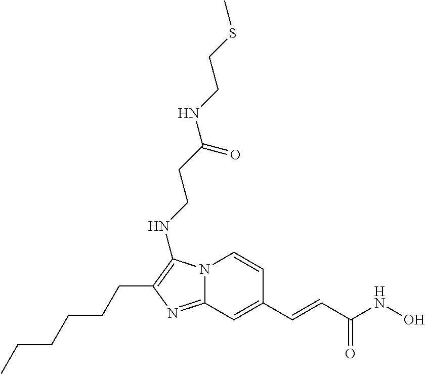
N12C(=NC(CCCCCC)=C1NCCC(NCCSC)=O)C=C(C=CC(NO)=O)C=C2
